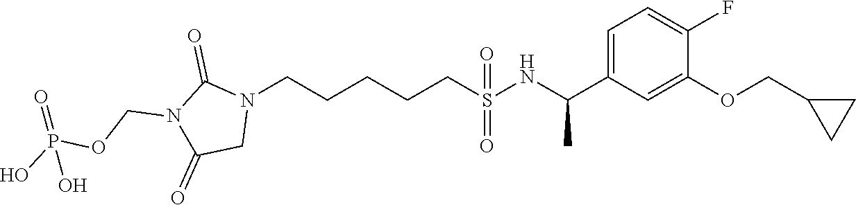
N1(CCCCCS(=O)(=O)NC(C2=CC=C(F)C(OCC3CC3)=C2)C)C(=O)N(COP(O)(=O)O)C(=O)C1
